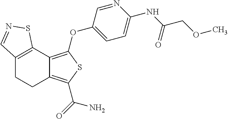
C12=C(C3=C(OC4=CC=C(NC(COC)=O)N=C4)SC(C(=O)N)=C3CC1)SN=C2
